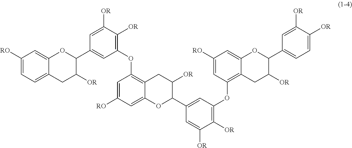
C1([RO])=CC=C2C(=C1)OC(C1=CC(OC3=C4C(=CC([RO])=C3)OC(C3=CC(OC5=C6C(=CC([RO])=C5)OC(C5=CC=C([OR])C([OR])=C5)C([OR])C6)=C([OR])C([OR])=C3)C([OR])C4)=C([OR])C([OR])=C1)C([OR])C2
